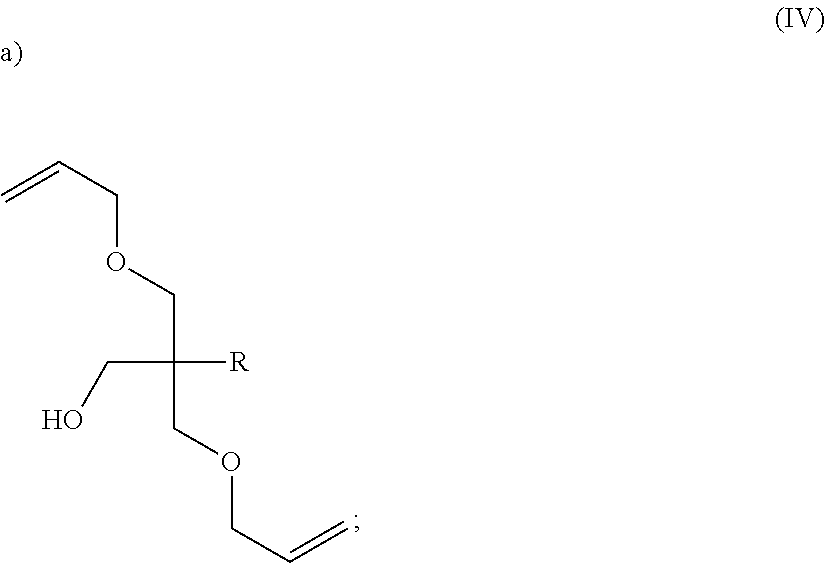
C=CCOCC(CO)([R])COCC=C
